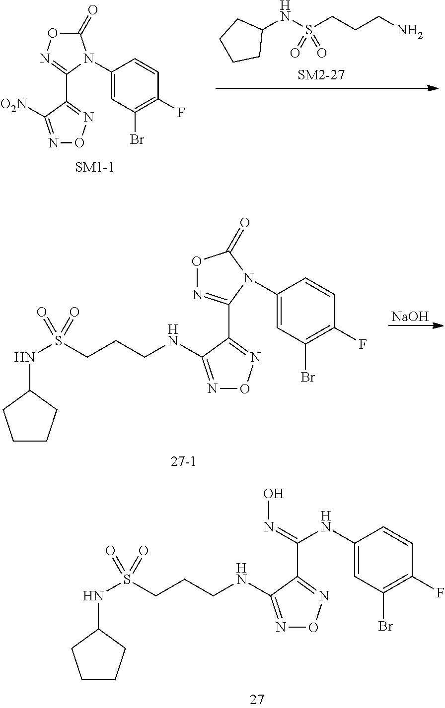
N(S(CCCNC1=NON=C1C1=NOC(=O)N1C1=CC(Br)=C(F)C=C1)(=O)=O)C1CCCC1.[NaOH].C(NC1=NON=C1C(=NO)NC1=CC(Br)=C(F)C=C1)CCS(NC1CCCC1)(=O)=O.C1(N2C(C3=NON=C3[O2N])=NOC2=O)=CC(Br)=C(F)C=C1.N(S(CCCN)(=O)=O)C1CCCC1
